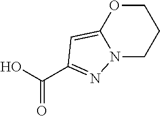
C(O)(=O)C1=NN2C(=C1)OCCC2
